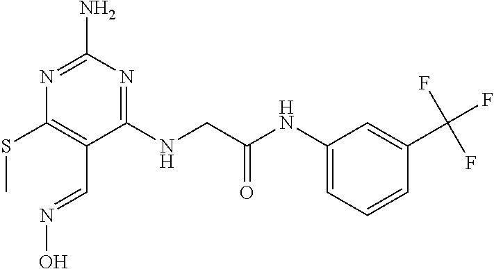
N1=C(N)N=C(NCC(NC2=CC=CC(C(F)(F)F)=C2)=O)C(C=NO)=C1SC
